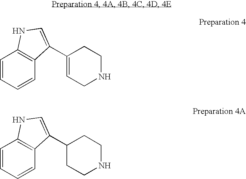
C1=CC=CC2=C1NC=C2C1=CCNCC1.C1=CC=CC2=C1NC=C2C1CCNCC1
